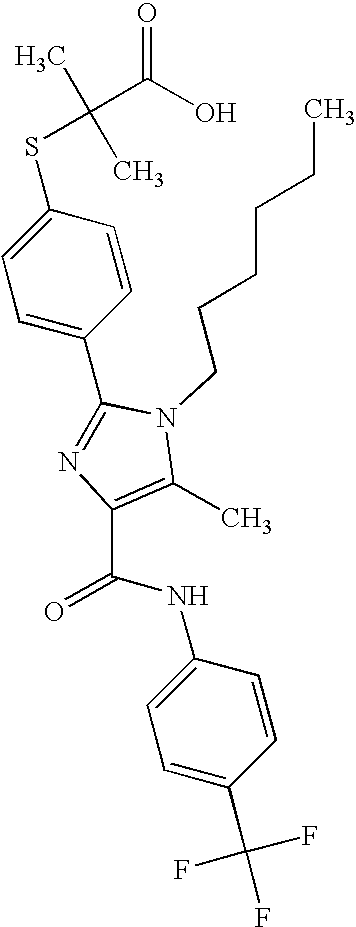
C1(C2=NC(C(NC3=CC=C(C(F)(F)F)C=C3)=O)=C(C)N2CCCCCC)=CC=C(SC(C)(C)C(O)=O)C=C1
